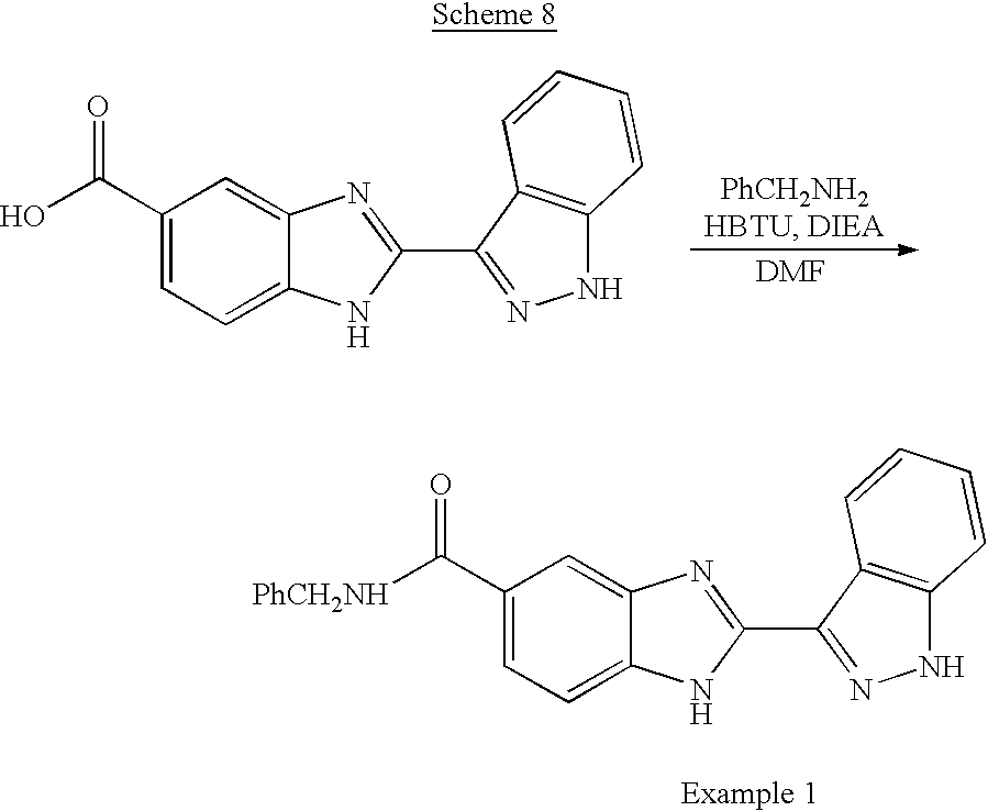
C1(C2=NNC3=C2C=CC=C3)=NC2=CC(C([PhCH2NH])=O)=CC=C2N1.C1(C2=NNC3=C2C=CC=C3)=NC2=CC(C(O)=O)=CC=C2N1.[DMF]
